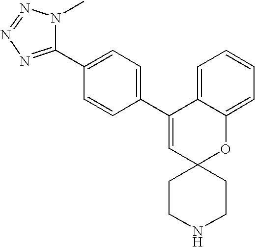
C1(C2=CC=C(C3=CC4(OC5=CC=CC=C35)CCNCC4)C=C2)=NN=NN1C
